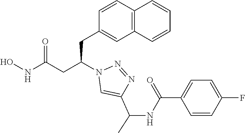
N1=NN(C(CC2=CC3=C(C=C2)C=CC=C3)CC(NO)=O)C=C1C(NC(C1=CC=C(F)C=C1)=O)C
